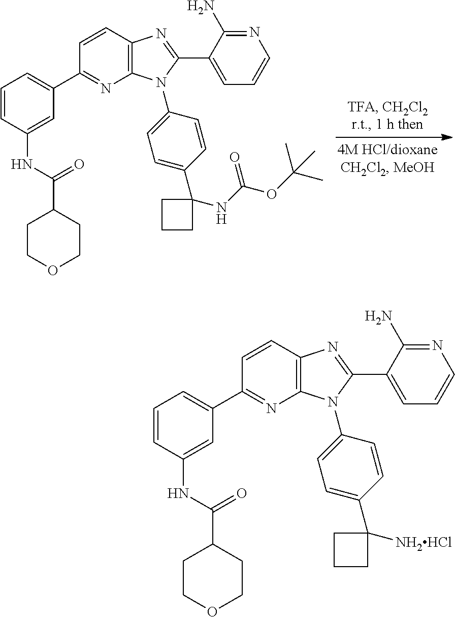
C1=CC(NC(C2CCOCC2)=O)=CC(C2=NC3=C(C=C2)N=C(C2=CC=CN=C2N)N3C2=CC=C(C3(NC(OC(C)(C)C)=O)CCC3)C=C2)=C1.C1=CC(NC(C2CCOCC2)=O)=CC(C2=NC3=C(C=C2)N=C(C2=CC=CN=C2N)N3C2=CC=C(C3([NH2HCl])CCC3)C=C2)=C1
